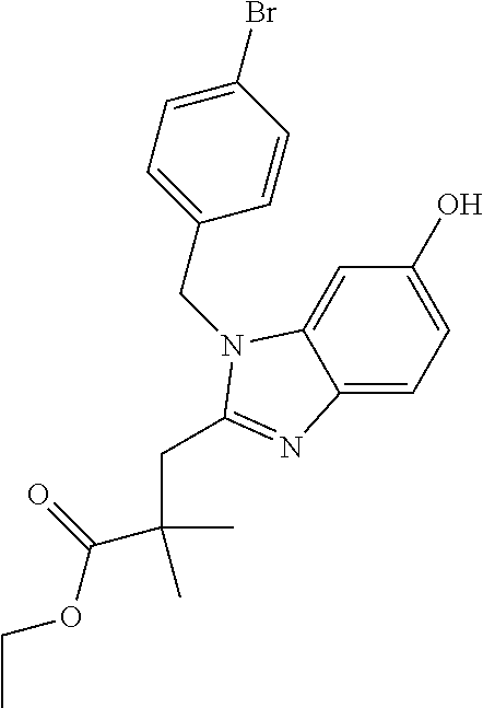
C12=CC(O)=CC=C1N=C(CC(C)(C(=O)OCC)C)N2CC1=CC=C(Br)C=C1
